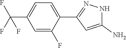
C1=C(F)C(C2=NNC(N)=C2)=CC=C1C(F)(F)F
